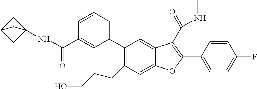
C1(CCCO)=C(C2=CC=CC(C(NC34CC(C3)C4)=O)=C2)C=C2C(=C1)OC(C1=CC=C(F)C=C1)=C2C(=O)NC
